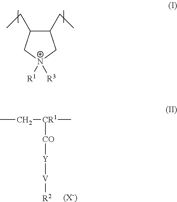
CC[CR1](C)[CO][Y][V][R2].[(X-)].C1(CC)C(CC)C[N+]([R1])([R3])C1
